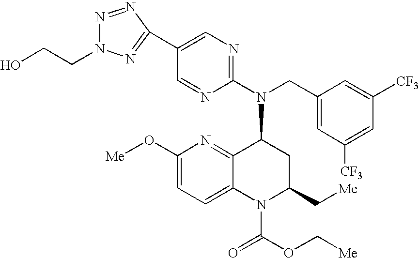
C1(C2=NN(CCO)N=N2)=CN=C(N(CC2=CC([CF3])=CC([CF3])=C2)C2C3=NC(O[Me])=CC=C3N(C(=O)OC[Me])C(C[Me])C2)N=C1
